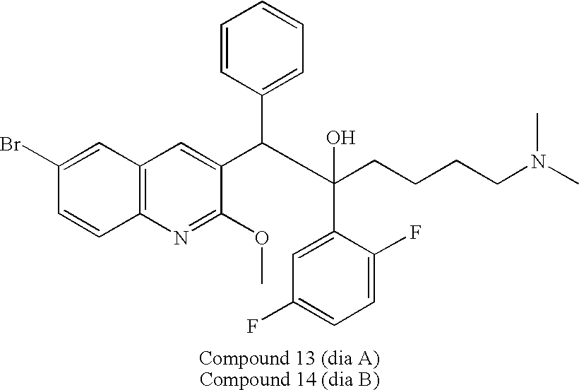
C1(Br)=CC2=C(C=C1)N=C(OC)C(C(C(CCCCN(C)C)(C1=CC(F)=CC=C1F)O)C1=CC=CC=C1)=C2
